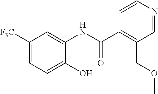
C1([F3C])=CC=C(O)C(NC(C2=C(COC)C=NC=C2)=O)=C1
